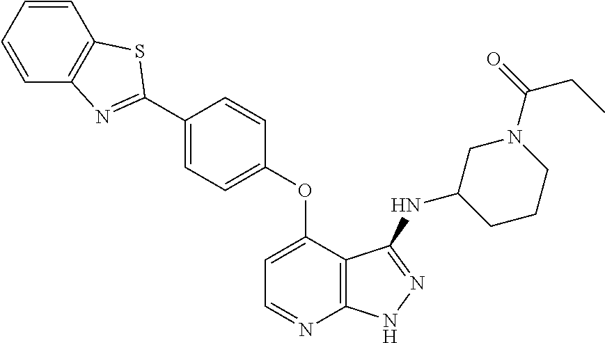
C1=CC=CC2=C1SC(C1=CC=C(OC3=CC=NC4=C3C(NC3CCCN(C(=O)CC)C3)=NN4)C=C1)=N2
